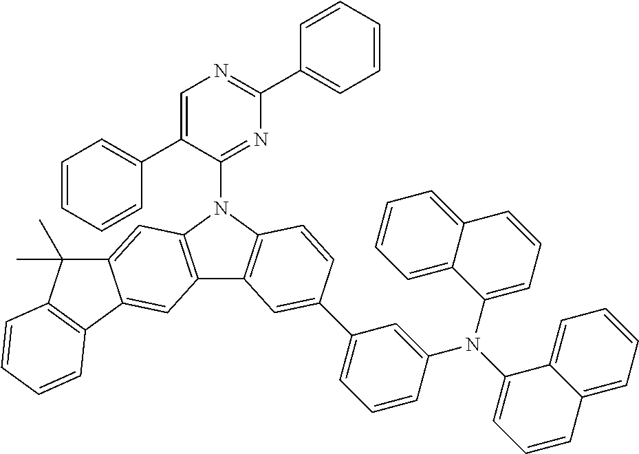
C1=C(C2=CC=CC=C2)C(N2C3=C(C4=C2C=C2C(=C4)C4=C(C2(C)C)C=CC=C4)C=C(C2=CC=CC(N(C4=CC=CC5=CC=CC=C54)C4=CC=CC5=CC=CC=C54)=C2)C=C3)=NC(C2=CC=CC=C2)=N1
